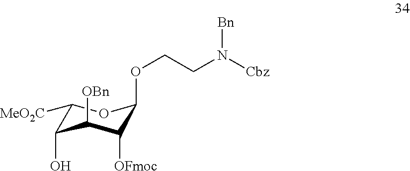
C1([MeO2C])C(O)C([OBn])C([OFmoc])C(OCCN([Cbz])[Bn])O1
